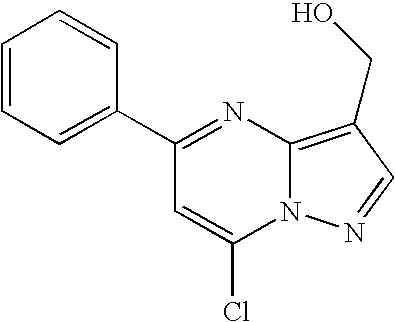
C1=CC=C(C2=NC3=C(CO)C=NN3C(Cl)=C2)C=C1
